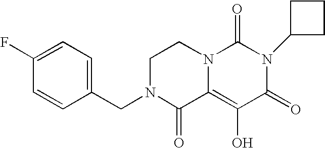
C1(F)=CC=C(CN2C(=O)C3=C(O)C(=O)N(C4CCC4)C(=O)N3CC2)C=C1
